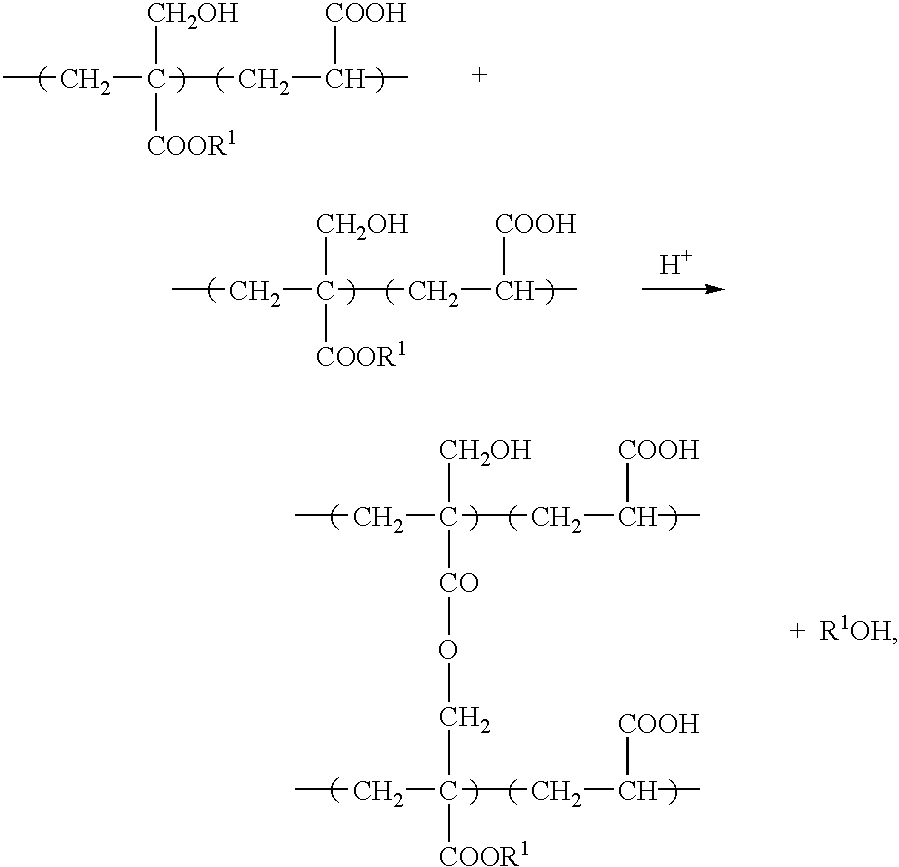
C(C(CC(C)[COOH])([CH2OH])[COOR1])C.[H].C(C(CC(C)[COOH])([CH2OH])[COOR1])C.C(C(CC(C)[COOH])([CH2OH])[CO]OCC(CC)(CC(C)[COOH])[COOR1])C
